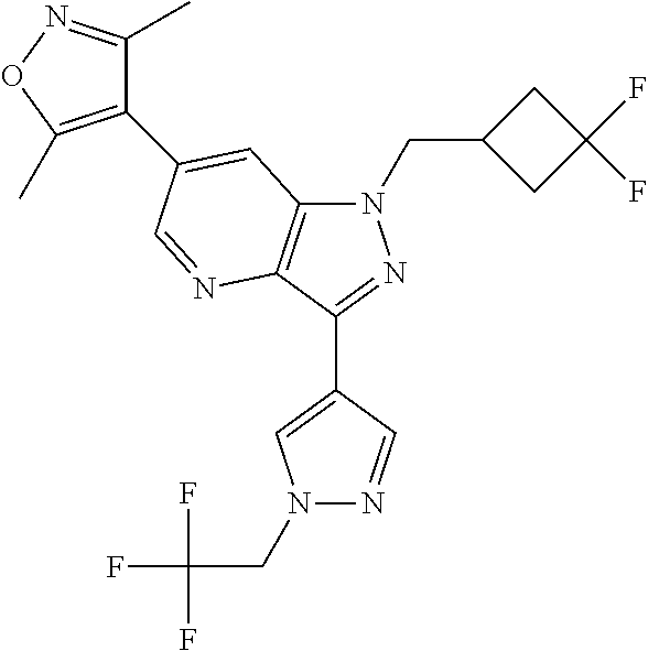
N1(CC(F)(F)F)N=CC(C2=NN(CC3CC(F)(F)C3)C3=C2N=CC(C2=C(C)ON=C2C)=C3)=C1
